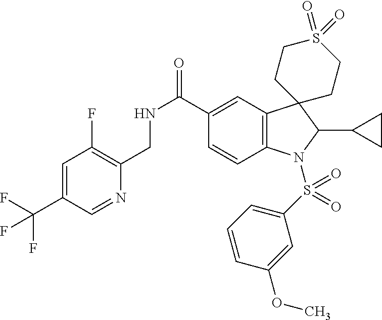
C12=C(C=C(C(NCC3=C(F)C=C(C(F)(F)F)C=N3)=O)C=C1)C1(C(C3CC3)N2S(C2=CC=CC(OC)=C2)(=O)=O)CCS(=O)(=O)CC1
